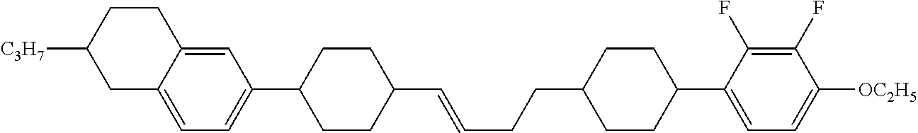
C1=C2C(=CC=C1C1CCC(C=CCCC3CCC(C4=CC=C([OC2H5])C(F)=C4F)CC3)CC1)CC([C3H7])CC2
